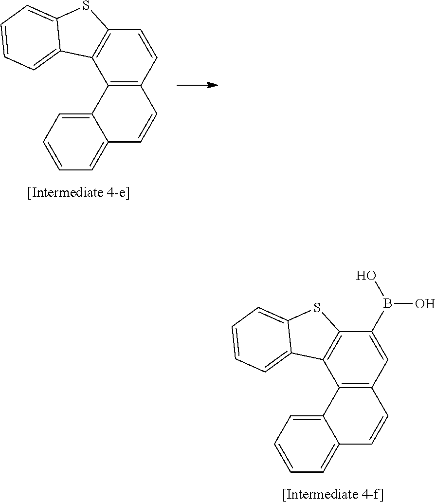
C12=CC=CC=C1C=CC1=C2C2=C(C(B(O)O)=C1)SC1=CC=CC=C21.C12=CC=CC=C1C=CC1=C2C2=C(C=C1)SC1=CC=CC=C21
